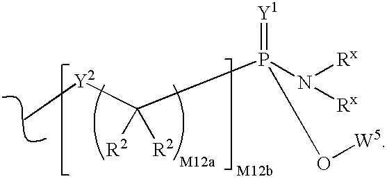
[Y2](C)C(P(N([Rx])[Rx])(=[Y1])O[W5])([R2])[R2]
